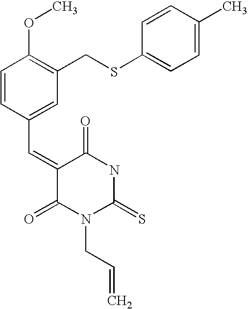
C1=CC(C=C2C(=O)N(CC=C)C(=S)NC2=O)=CC(CSC2=CC=C(C)C=C2)=C1OC
